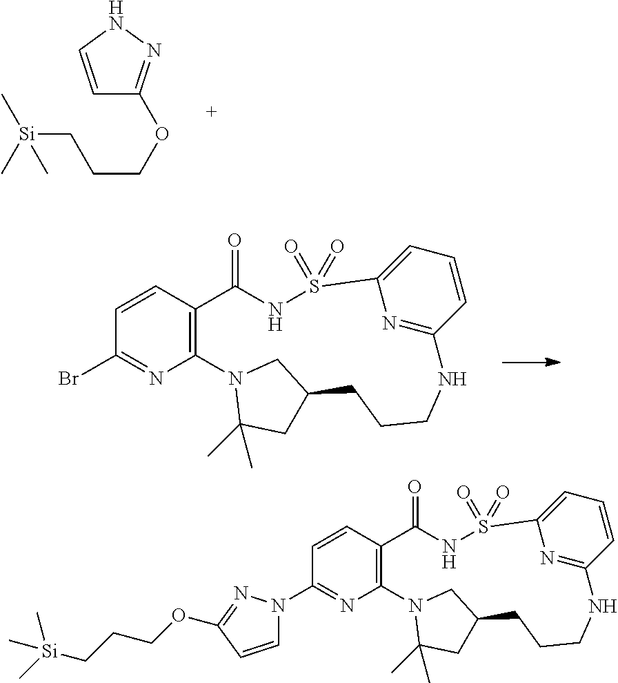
C1=CNN=C1OCCC[Si](C)(C)C.C12=C(C=CC(Br)=N1)C(=O)NS(=O)(=O)C1=CC=CC(=N1)NCCCC1CC(C)(C)N2C1.C12=C(C=CC(N3N=C(OCCC[Si](C)(C)C)C=C3)=N1)C(=O)NS(=O)(=O)C1=CC=CC(=N1)NCCCC1CC(C)(C)N2C1
